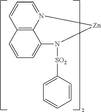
C12=C3C=CC=C1N([SO2]C1=CC=CC=C1)[Zn]N2=CC=C3
